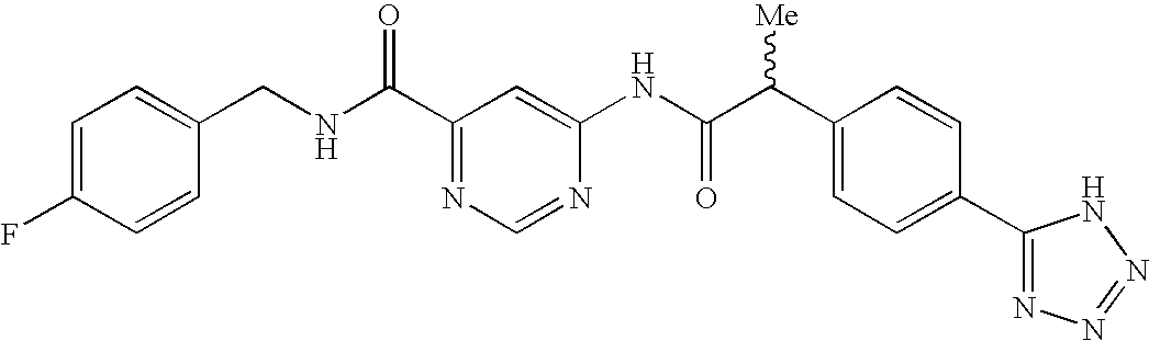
C1=C(F)C=CC(CNC(C2=NC=NC(NC(C(C3=CC=C(C4=NN=NN4)C=C3)[Me])=O)=C2)=O)=C1
